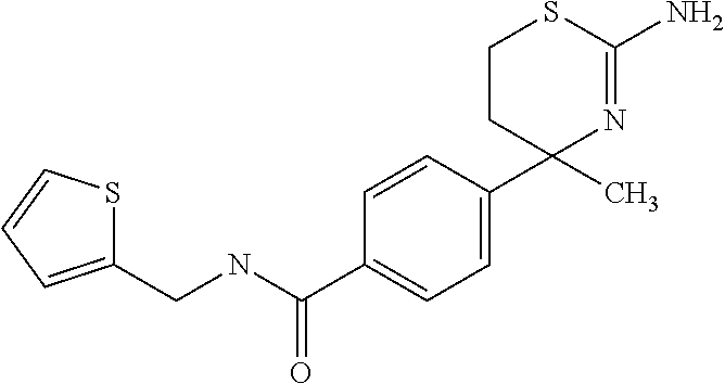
C(C1=CC=CS1)NC(C1=CC=C(C2(C)N=C(N)SCC2)C=C1)=O
